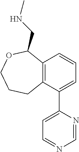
C12=C(C(C3=CC=NC=N3)=CC=C1)CCCOC2CNC
